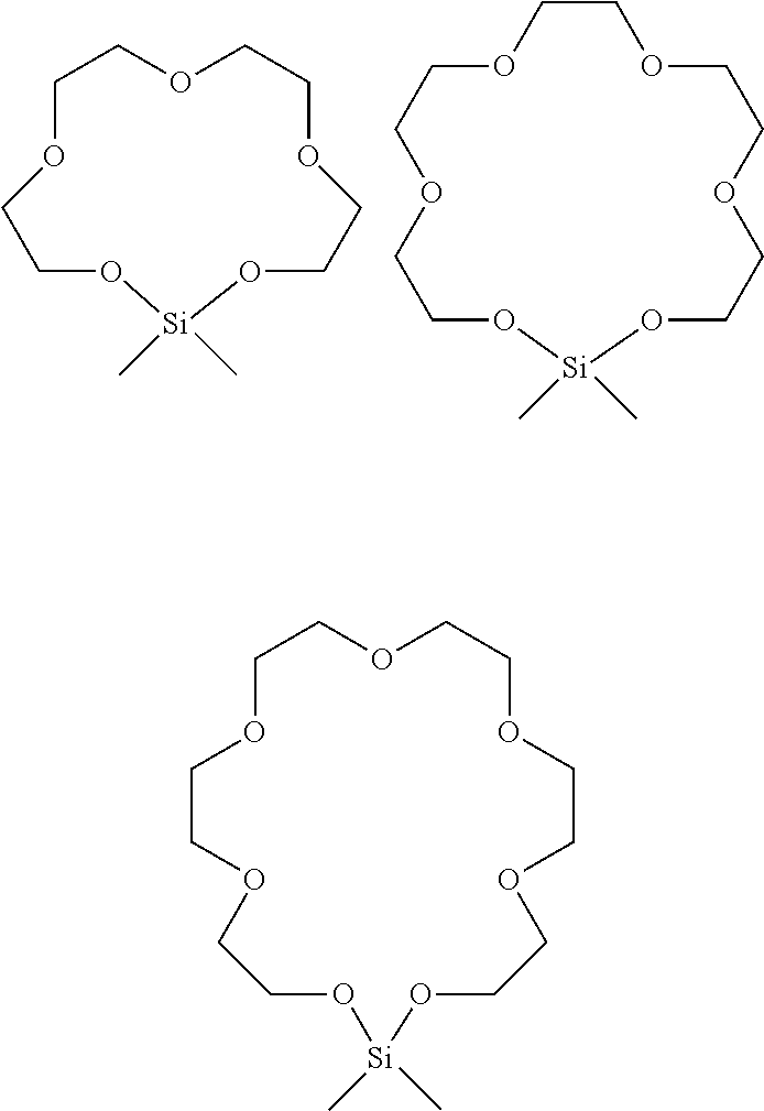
C1COCCOCCO[Si](C)(C)OCCO1.O1CCOCCOCCO[Si](C)(C)OCCOCC1.C1COCCOCCOCCO[Si](C)(C)OCCOCCO1
